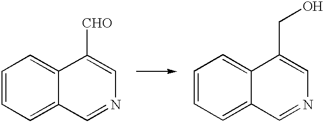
C1=CC=C2C(=C1)C([CHO])=CN=C2.C1=CC=C2C(=C1)C(CO)=CN=C2
